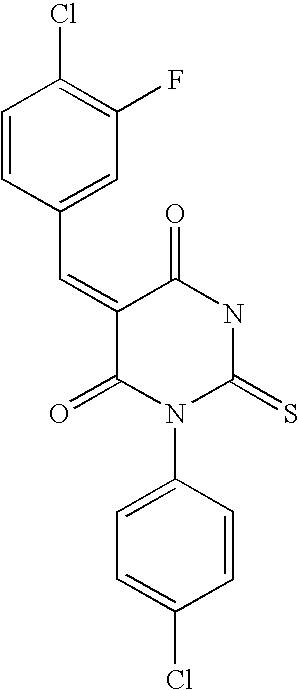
O=C1C(=CC2=CC(F)=C(Cl)C=C2)C(=O)N(C2=CC=C(Cl)C=C2)C(=S)N1
